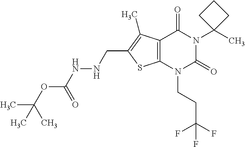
C12=C(N(CCC(F)(F)F)C(=O)N(C3(C)CCC3)C1=O)SC(CNNC(OC(C)(C)C)=O)=C2C
